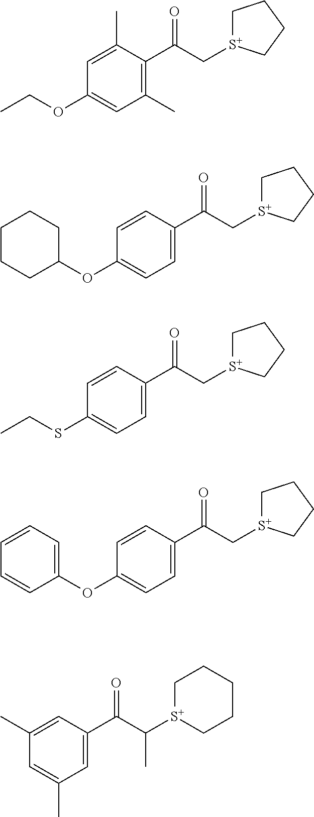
C1=C(C)C(C(C[S+]2CCCC2)=O)=C(C)C=C1OCC.C1=CC(C(C[S+]2CCCC2)=O)=CC=C1OC1CCCCC1.C1=CC(C(C[S+]2CCCC2)=O)=CC=C1SCC.C1=CC(C(C[S+]2CCCC2)=O)=CC=C1OC1=CC=CC=C1.C1(C)=CC(C(C([S+]2CCCCC2)C)=O)=CC(C)=C1
